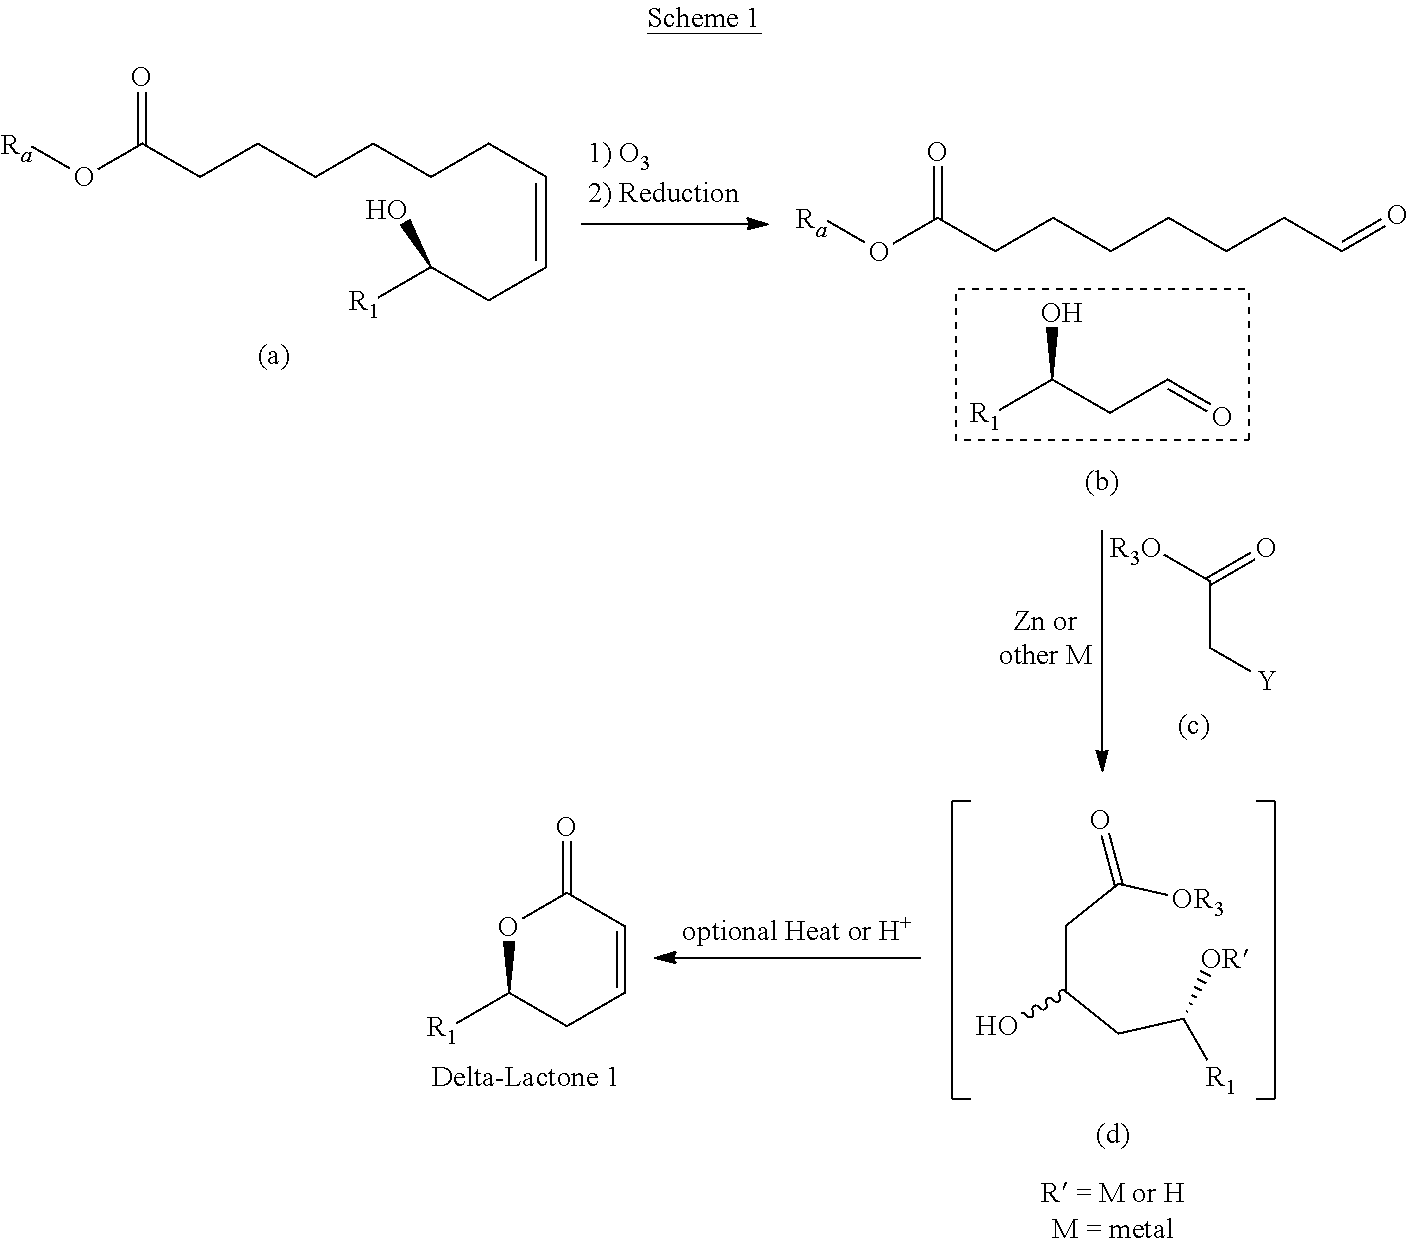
[R1]C(CC=O)O.C(CC=CCC([R1])O)CCCCC(O[Ra])=O.C(CC=O)CCCCC(O[Ra])=O.C(=O)([R3O])C[Y].C(C(CC([OR])[R1])O)C([OR3])=O.O1C([R1])CC=CC1=O
